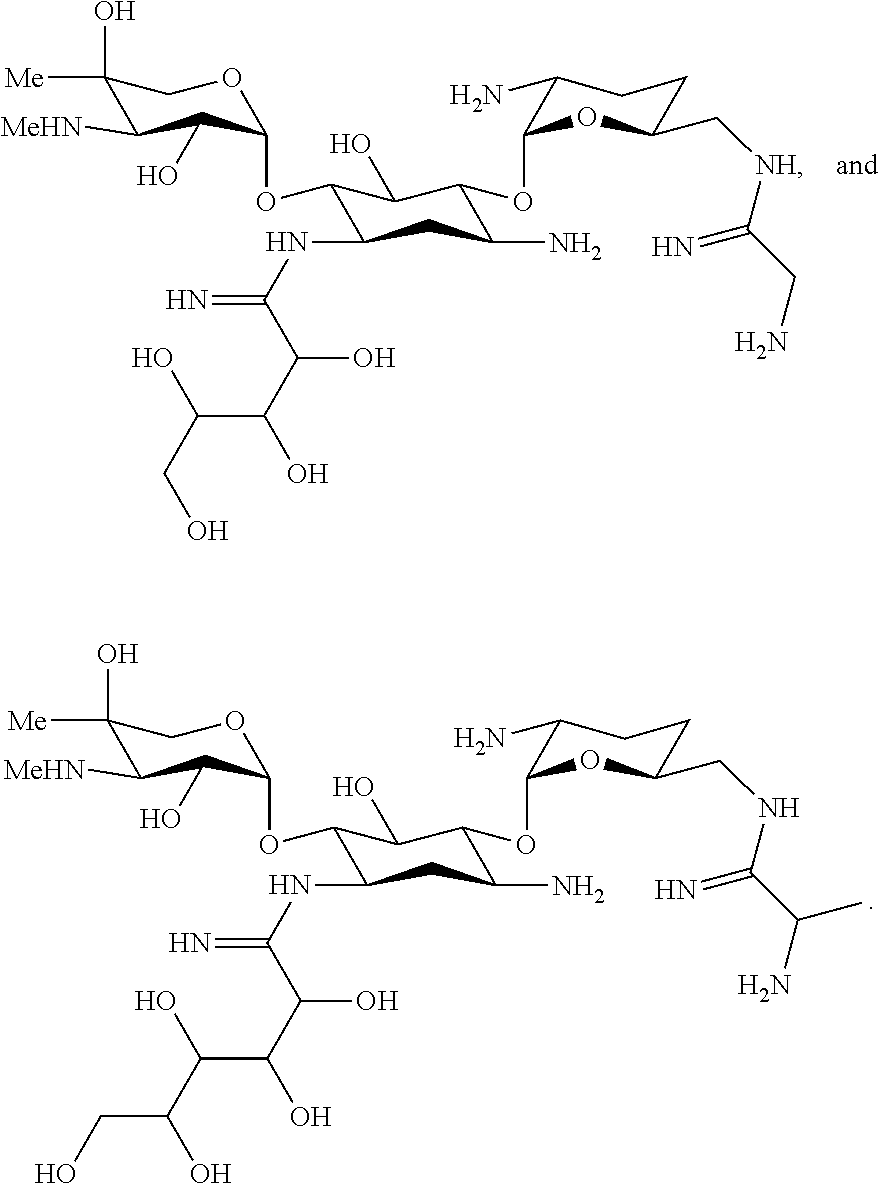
C1(O)([Me])C([MeHN])C(O)C(OC2C(NC(=N)C(O)C(O)C(O)CO)CC(N)C(OC3C(N)CCC(C[NH]C(CN)=N)O3)C2O)OC1.C1(O)([Me])C([MeHN])C(O)C(OC2C(NC(=N)C(O)C(O)C(O)C(O)CO)CC(N)C(OC3C(N)CCC(CNC(C(N)C)=N)O3)C2O)OC1
